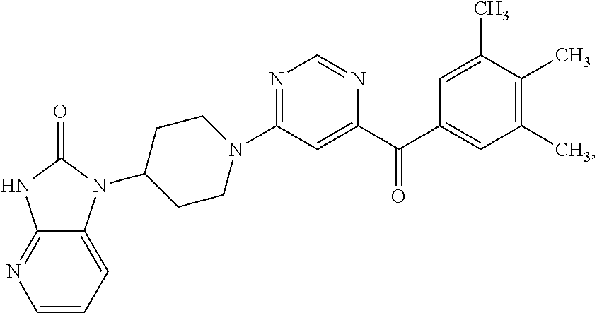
N1=C(N2CCC(N3C4=CC=CN=C4NC3=O)CC2)C=C(C(C2=CC(C)=C(C)C(C)=C2)=O)N=C1
